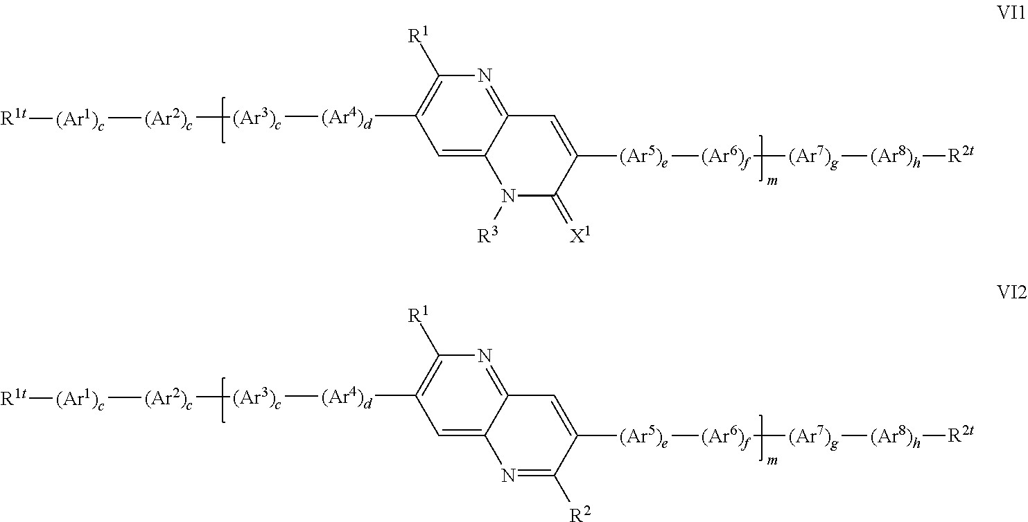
C12=NC([R1])=C([(Ar4)d][(Ar3)c][(Ar2)c][(Ar1)c][R1t])C=C1N([R3])C(=[X1])C([(Ar5)e][(Ar6)f][(Ar7)g][(Ar8)h][R2t])=C2.C12=NC([R1])=C([(Ar4)d][(Ar3)c][(Ar2)c][(Ar1)c][R1t])C=C1N=C([R2])C([(Ar5)e][(Ar6)f][(Ar7)g][(Ar8)h][R2t])=C2
